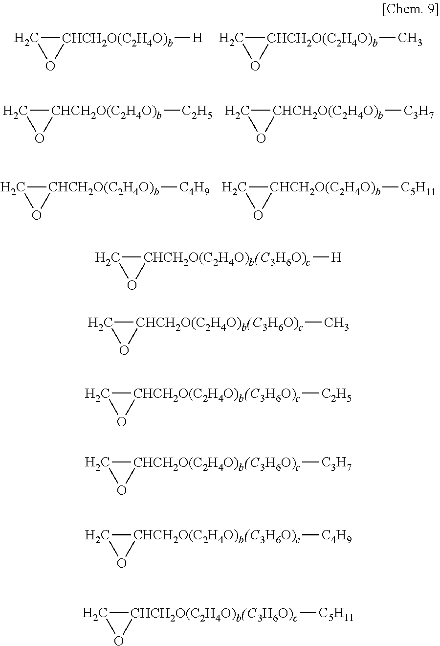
[CHCH2O(C2H4O)b]1([H])CO1.[CHCH2O(C2H4O)b]1(C)CO1.[CHCH2O(C2H4O)b]1([C2H5])CO1.[CHCH2O(C2H4O)b]1([C3H7])CO1.[CHCH2O(C2H4O)b]1([C4H9])CO1.[CHCH2O(C2H4O)b]1([C5H11])CO1.[CHCH2O(C2H4O)b(C3H6O)c]1([H])CO1.[CHCH2O(C2H4O)b(C3H6O)c]1(C)CO1.[CHCH2O(C2H4O)b(C3H6O)c]1([C2H5])CO1.[CHCH2O(C2H4O)b(C3H6O)c]1([C3H7])CO1.[CHCH2O(C2H4O)b(C3H6O)c]1([C4H9])CO1.[CHCH2O(C2H4O)b(C3H6O)c]1([C5H11])CO1
